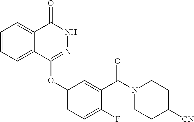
C1=CC=C2C(=C1)C(=O)NN=C2OC1=CC=C(F)C(C(N2CCC([CN])CC2)=O)=C1
